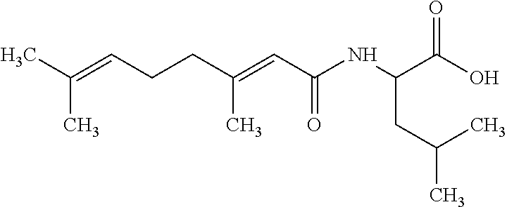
CC(=CCCC(=CC(NC(C(=O)O)CC(C)C)=O)C)C
